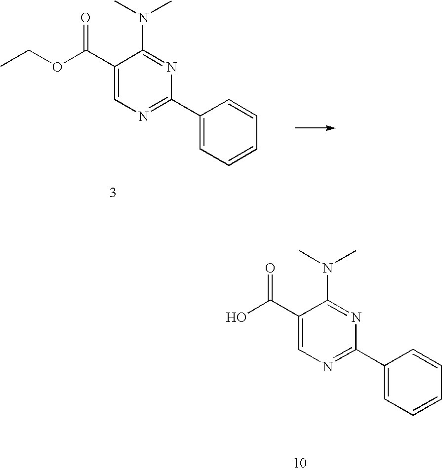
CCOC(C1=CN=C(C2=CC=CC=C2)N=C1N(C)C)=O.OC(C1=CN=C(C2=CC=CC=C2)N=C1N(C)C)=O
